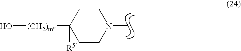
CN1CCC([(CH2)m]O)([R5])CC1
